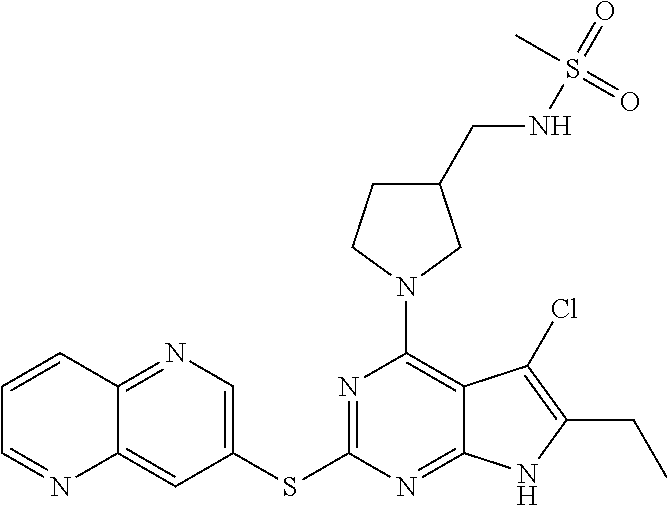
N1=C(SC2=CN=C3C(=C2)N=CC=C3)N=C2C(=C1N1CC(CNS(=O)(C)=O)CC1)C(Cl)=C(CC)N2
